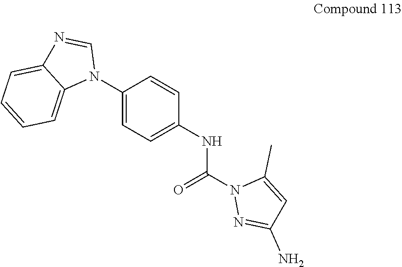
C1(N2C=NC3=CC=CC=C23)=CC=C(NC(N2N=C(N)C=C2C)=O)C=C1
